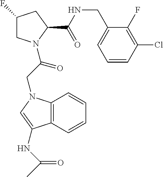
C1C(F)CC(C(NCC2=CC=CC(Cl)=C2F)=O)N1C(CN1C2=C(C(NC(C)=O)=C1)C=CC=C2)=O
